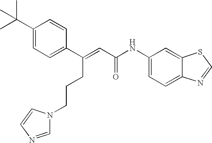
N(C(C=C(C1=CC=C(C(C)(C)C)C=C1)CCCN1C=NC=C1)=O)C1=CC=C2C(=C1)SC=N2
